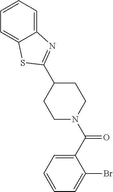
C1(C2=NC3=CC=CC=C3S2)CCN(C(C2=CC=CC=C2Br)=O)CC1
